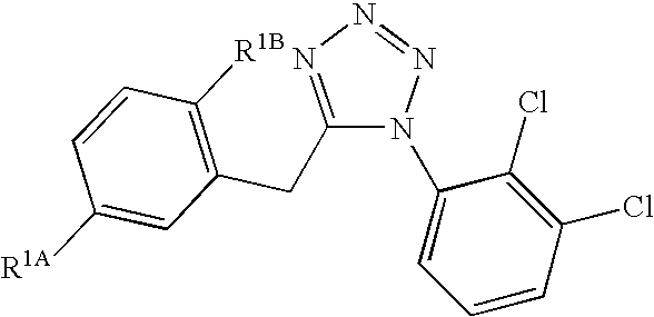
C1(CC2=C([R1B])C=CC([R1A])=C2)=NN=NN1C1=CC=CC(Cl)=C1Cl
